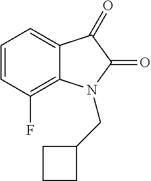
C12=CC=CC(F)=C1N(CC1CCC1)C(=O)C2=O
